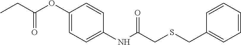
CCC(OC1=CC=C(NC(CSCC2=CC=CC=C2)=O)C=C1)=O
